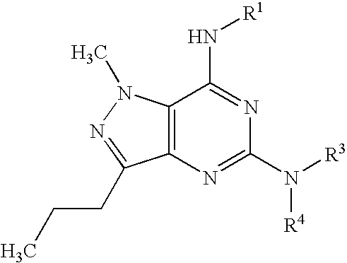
C12=C(N=C(N([R3])[R4])N=C1N[R1])C(CCC)=NN2C
